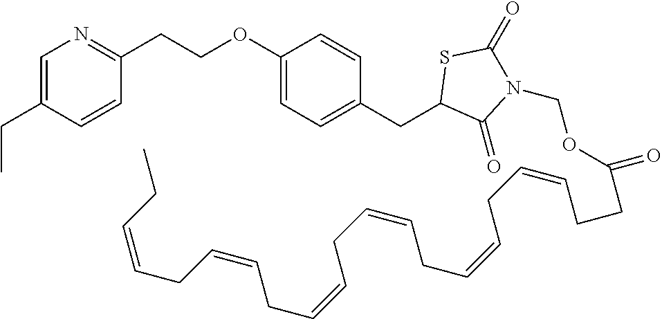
C1=C(CC)C=CC(CCOC2=CC=C(CC3C(=O)N(COC(=O)CCC=CCC=CCC=CCC=CCC=CCC=CCC)C(=O)S3)C=C2)=N1
